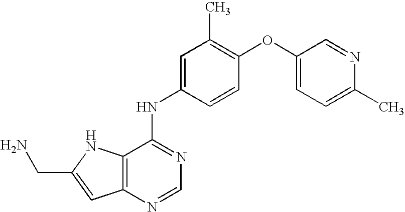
C(C1=CC2=C(N1)C(NC1=CC(C)=C(OC3=CC=C(C)N=C3)C=C1)=NC=N2)N
